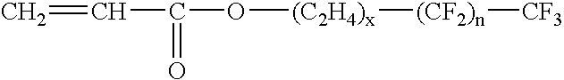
C=CC(=O)O[(C2H4)x][(CF2)n][CF3]
